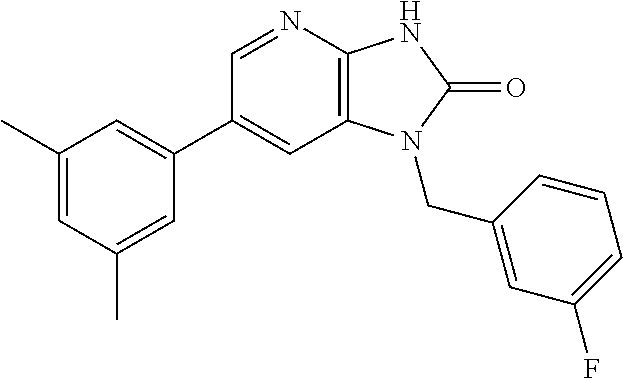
C1(C2=CC(C)=CC(C)=C2)=CC2=C(N=C1)NC(=O)N2CC1=CC(F)=CC=C1
